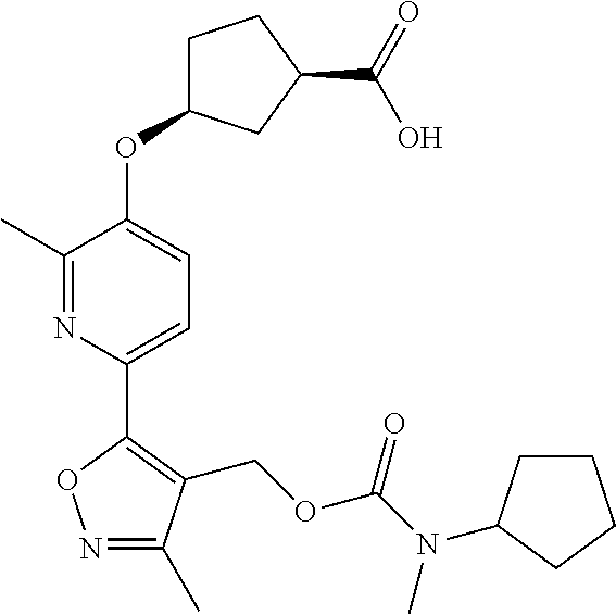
N1=C(C)C(COC(=O)N(C)C2CCCC2)=C(C2=CC=C(OC3CCC(C(=O)O)C3)C(C)=N2)O1
